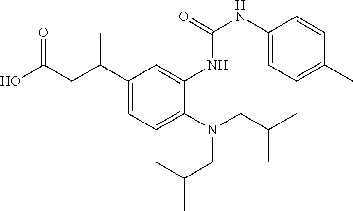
C1(C(CC(O)=O)C)=CC=C(N(CC(C)C)CC(C)C)C(NC(NC2=CC=C(C)C=C2)=O)=C1
